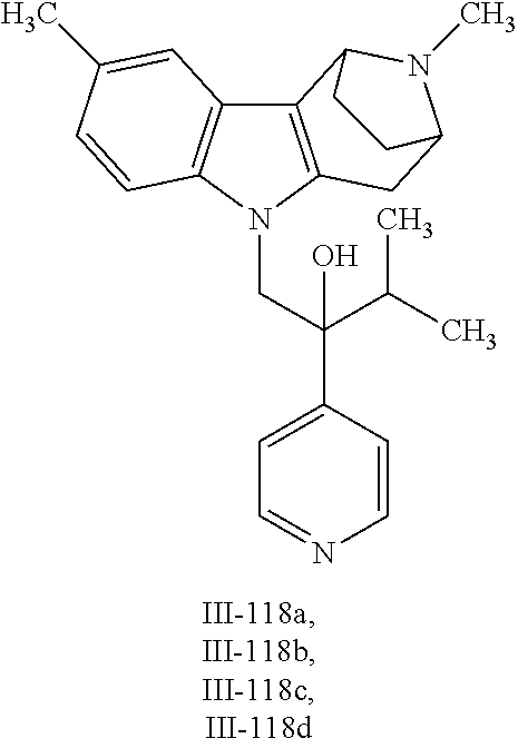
C12=C(N(CC(C3=CC=NC=C3)(C(C)C)O)C3=C1C=C(C)C=C3)CC1N(C)C2CC1
